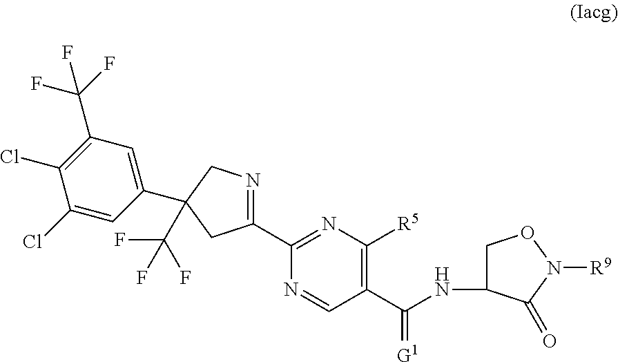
C1(Cl)=C(C(F)(F)F)C=C(C2(C(F)(F)F)CN=C(C3=NC([R5])=C(C(NC4CON([R9])C4=O)=[G1])C=N3)C2)C=C1Cl
